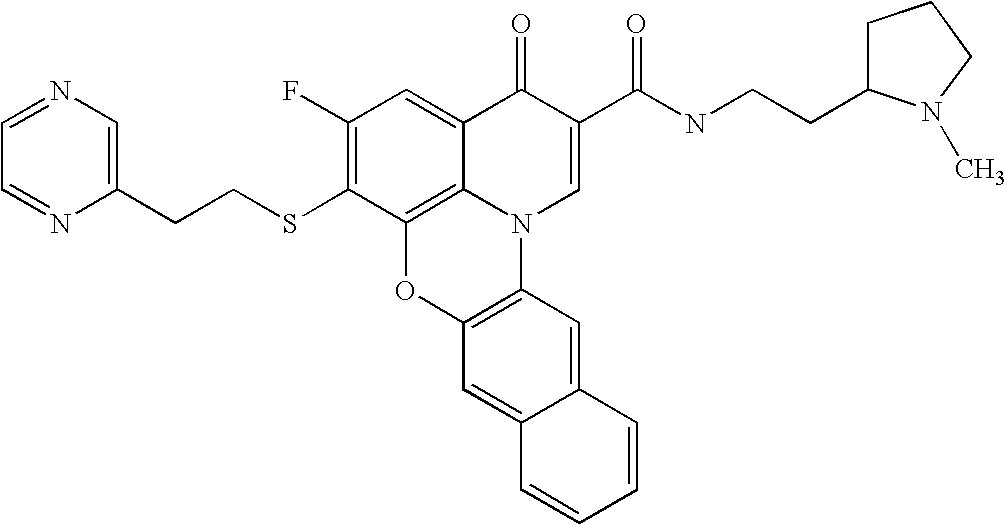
C1(F)=C(SCCC2=CN=CC=N2)C2=C3C(=C1)C(=O)C(C(NCCC1CCCN1C)=O)=CN3C1=C(O2)C=C2C(=C1)C=CC=C2
